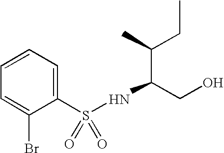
C1=CC=C(S(NC(C(CC)C)CO)(=O)=O)C(Br)=C1
